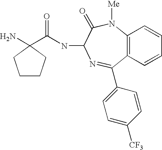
NC1(C(NC2C(=O)N([Me])C3=C(C=CC=C3)C(C3=CC=C([CF3])C=C3)=N2)=O)CCCC1
